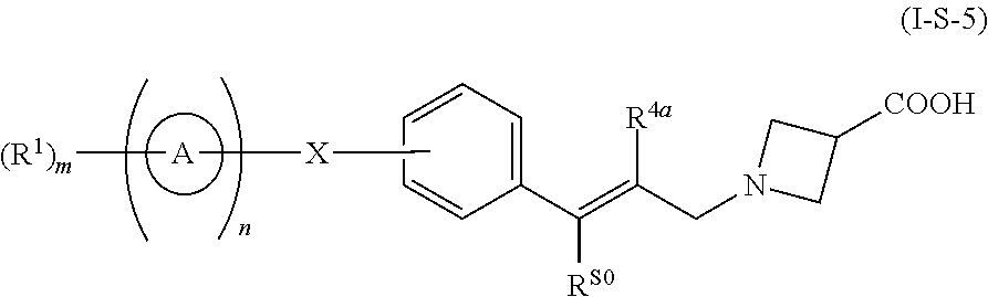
C1(C(=C([R4a])CN2CC([COOH])C2)[RS0])=CC=CC=C1.[(R1)m][A][X]CC
